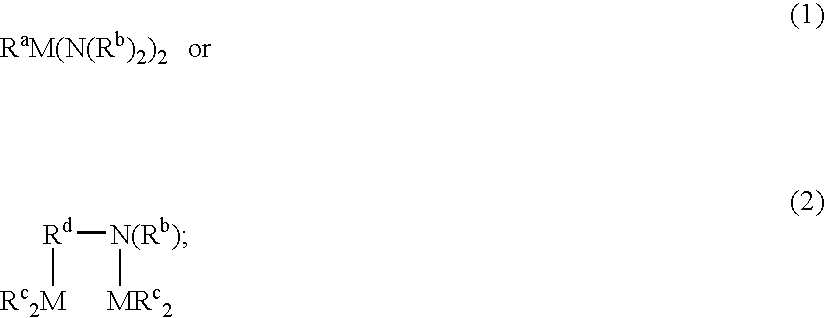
[Rc2M][Rd][N(Rb)][MRc2]
